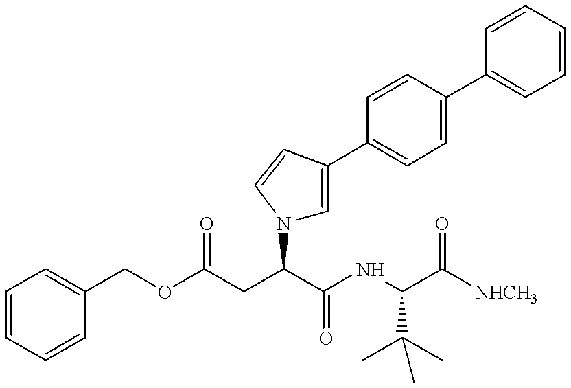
O(C(CC(C(NC(C([NHCH3])=O)C(C)(C)C)=O)N1C=C(C2=CC=C(C3=CC=CC=C3)C=C2)C=C1)=O)CC1=CC=CC=C1
